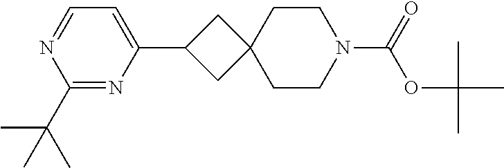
O=C(N1CCC2(CC(C3=CC=NC(C(C)(C)C)=N3)C2)CC1)OC(C)(C)C
